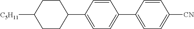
C1CC(C2=CC=C(C3=CC=C([CN])C=C3)C=C2)CCC1[C5H11]
